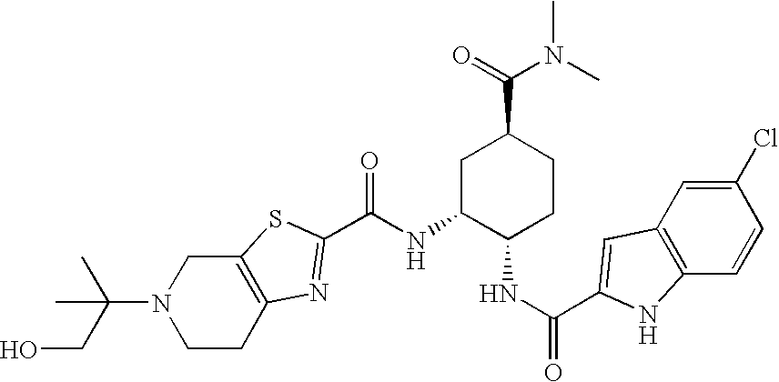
N(C1C(NC(=O)C2=CC3=C(C=CC(Cl)=C3)N2)CCC(C(N(C)C)=O)C1)C(=O)C1=NC2=C(CN(C(CO)(C)C)CC2)S1
